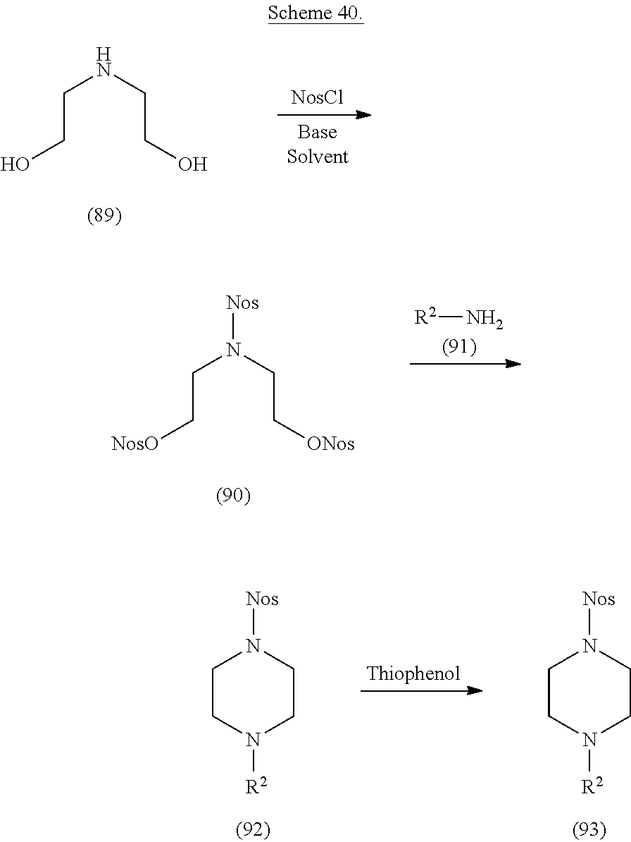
N(CCO)CCO.N(CC[NosO])(CC[ONos])[Nos].[R2]N.N1([Nos])CCN([R2])CC1.N1([Nos])CCN([R2])CC1
